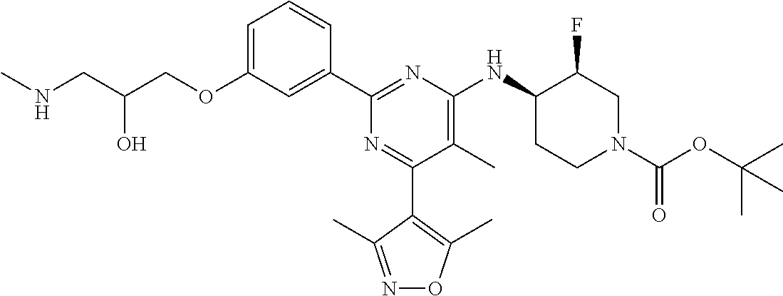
C1=C(OCC(CNC)O)C=C(C2=NC(NC3CCN(C(OC(C)(C)C)=O)CC3F)=C(C)C(C3=C(C)ON=C3C)=N2)C=C1
